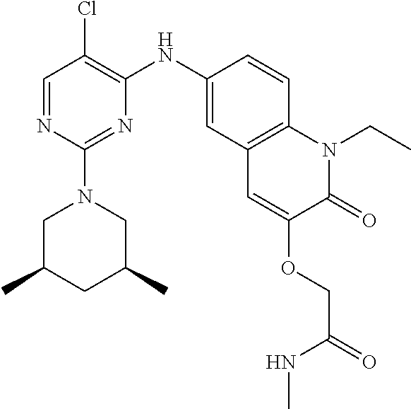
C1=NC(N2CC(C)CC(C)C2)=NC(NC2=CC3=C(C=C2)N(CC)C(=O)C(OCC(NC)=O)=C3)=C1Cl
